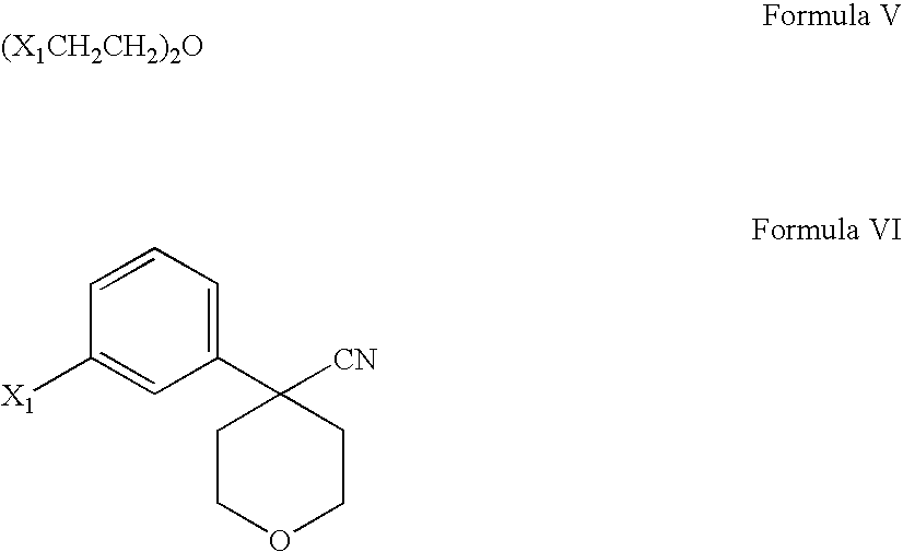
C1=CC([X1])=CC(C2([CN])CCOCC2)=C1
